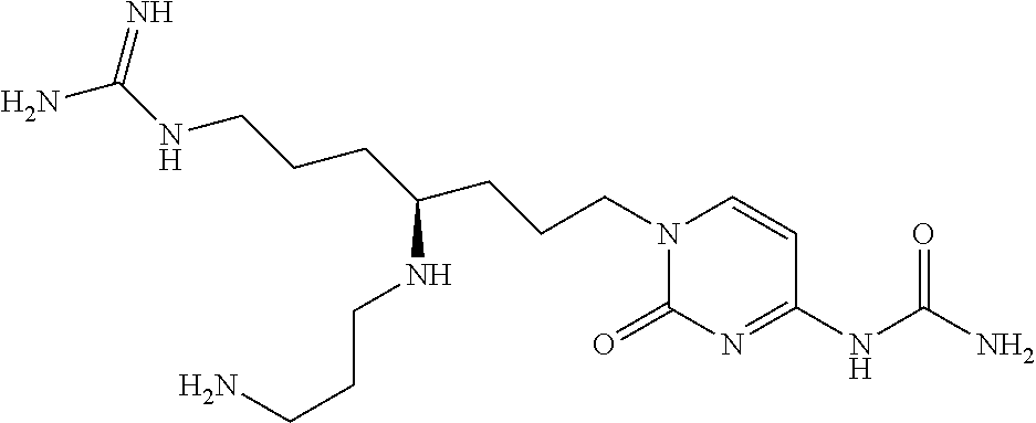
N1(CCCC(CCCNC(N)=N)NCCCN)C(=O)N=C(NC(N)=O)C=C1
